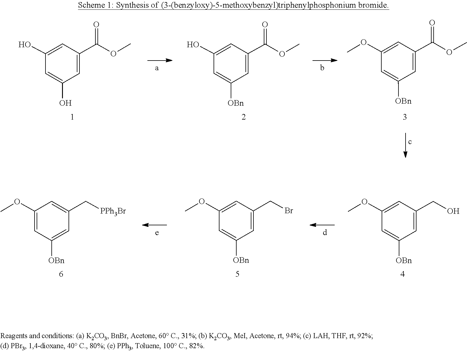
C1=C(O)C=C(C(=O)OC)C=C1O.C1=C([OBn])C=C(C(=O)OC)C=C1O.O(C)C(C1=CC([OBn])=CC(OC)=C1)=O.C1=C([OBn])C=C(OC)C=C1C[PPh3Br].C1=C([OBn])C=C(CBr)C=C1OC.COC1=CC(CO)=CC([OBn])=C1
